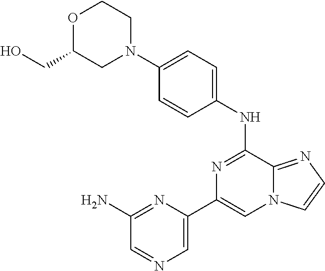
C1=C(C2=CN3C(=NC=C3)C(NC3=CC=C(N4CCOC(CO)C4)C=C3)=N2)N=C(N)C=N1
